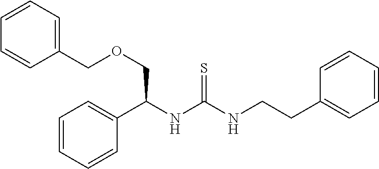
C1(C(NC(NCCC2=CC=CC=C2)=S)COCC2=CC=CC=C2)=CC=CC=C1
